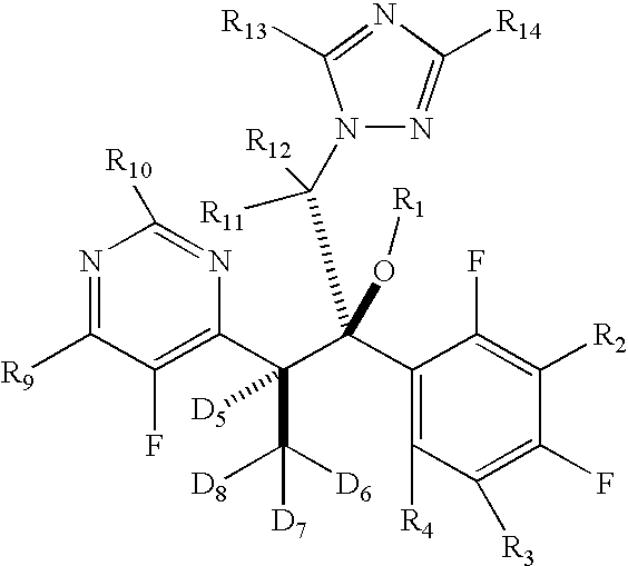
N1=C([R9])C(F)=C(C(C(C2=C([R4])C([R3])=C(F)C([R2])=C2F)(O[R1])C(N2N=C([R14])N=C2[R13])([R11])[R12])(C([D8])([D6])[D7])[D5])N=C1[R10]
